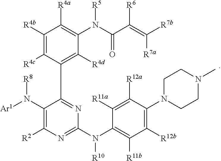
N(C1=NC([R2])=C(N([Ar1])[R8])C(C2=C([R4d])C(N(C(C(=C([R7a])[R7b])[R6])=O)[R5])=C([R4a])C([R4b])=C2[R4c])=N1)(C1=C([R11b])C([R12b])=C(N2CCN(C)CC2)C([R12a])=C1[R11a])[R10]
